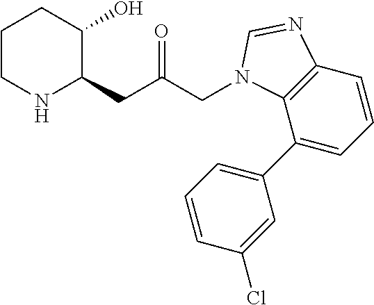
C1CNC(CC(CN2C3=C(C=CC=C3C3=CC=CC(Cl)=C3)N=C2)=O)C(O)C1
